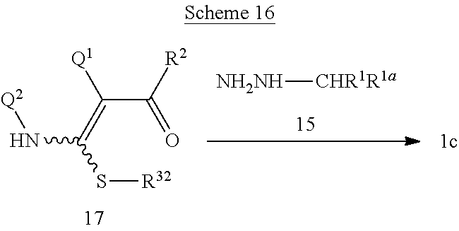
C(C([R2])=O)(=C(S[R32])N[Q2])[Q1].[NH2NH][CHR1R1a]
